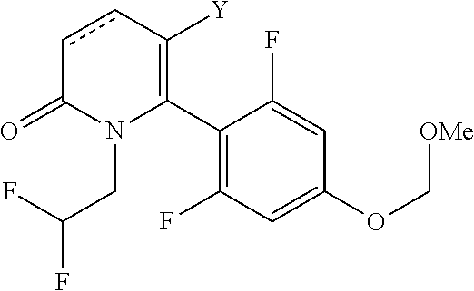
C1(C2=C([Y])ccC(=O)N2CC(F)F)=C(F)C=C(OC[OMe])C=C1F
